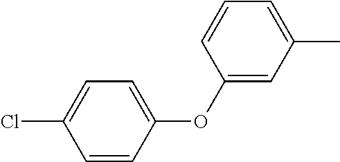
C1(OC2=CC=C(Cl)C=C2)=CC(C)=CC=C1
